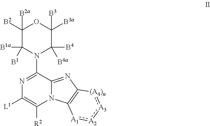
N1=C(N2C([B4])([B4a])C([B3a])([B3])OC([B2])([B2a])C2([B1a])[B1])C2=NC3=C(N2C([R2])=C1[L1])[A1]:[A2]:[A3]:[(A4)n]3
